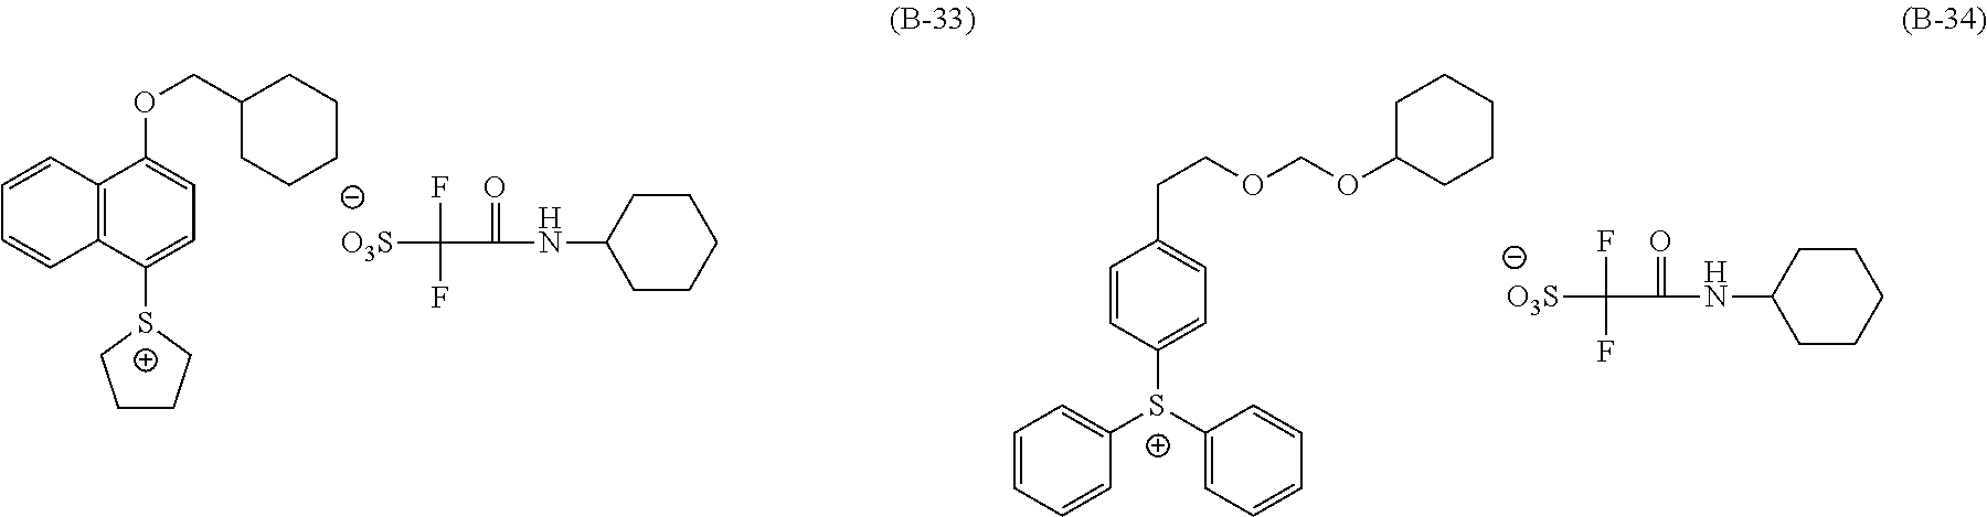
C12=C(C([S+]3CCCC3)=CC=C1OCC1CCCCC1)C=CC=C2.[O3S]C(C(NC1CCCCC1)=O)(F)F.[O3S]C(C(NC1CCCCC1)=O)(F)F.C1=C(CCOCOC2CCCCC2)C=CC([S+](C2=CC=CC=C2)C2=CC=CC=C2)=C1
